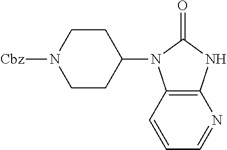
C1CN([Cbz])CCC1N1C2=C(NC1=O)N=CC=C2
